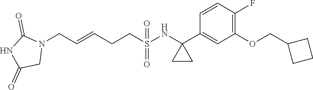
N1(CC=CCCS(=O)(=O)NC2(C3=CC(OCC4CCC4)=C(F)C=C3)CC2)C(=O)NC(=O)C1
